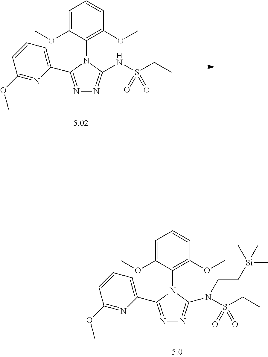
N1=C(C2=CC=CC(OC)=N2)N(C2=C(OC)C=CC=C2OC)C(N(S(CC)(=O)=O)CC[Si](C)(C)C)=N1.N1=C(C2=CC=CC(OC)=N2)N(C2=C(OC)C=CC=C2OC)C(NS(CC)(=O)=O)=N1
